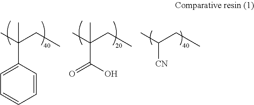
C1=C(C(C)(CC)C)C=CC=C1.O=C(O)C(C)(CC)C.[CN]C(C)CC
